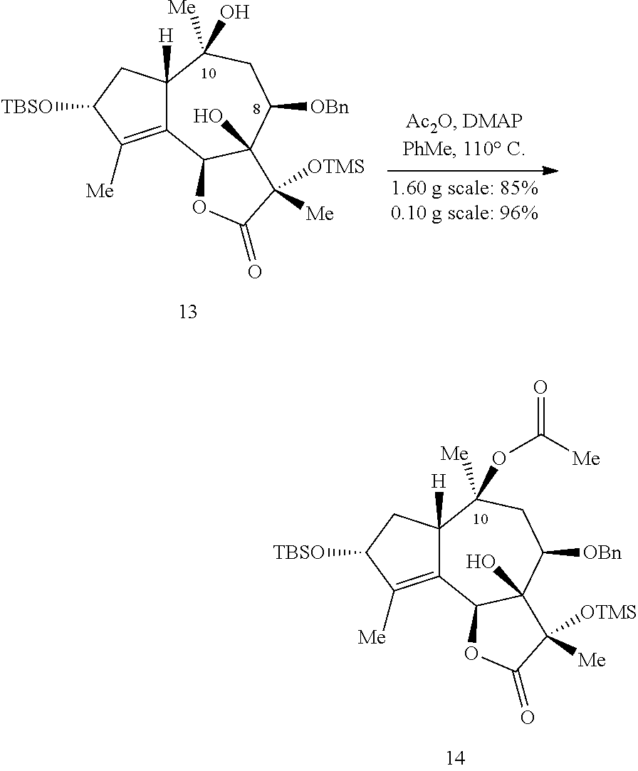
C12=C([Me])C([TBSO])CC1([H])C([Me])(O)CC([OBn])C1(O)C2OC(=O)C1([Me])[OTMS].C12=C([Me])C([TBSO])CC1([H])C([Me])(OC(=O)[Me])CC([OBn])C1(O)C2OC(=O)C1([Me])[OTMS]
